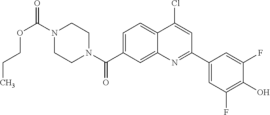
N1(C(OCCC)=O)CCN(C(=O)C2=CC=C3C(=C2)N=C(C2=CC(F)=C(O)C(F)=C2)C=C3Cl)CC1
